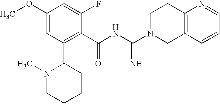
C1(OC)=CC(C2N(C)CCCC2)=C(C(NC(N2CC3=C(CC2)N=CC=C3)=N)=O)C(F)=C1
